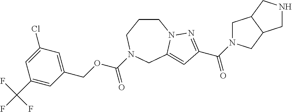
C1CCN(C(OCC2=CC(Cl)=CC(C(F)(F)F)=C2)=O)CC2=CC(C(=O)N3CC4C(C3)CNC4)=NN12
